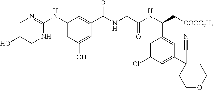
C1C(O)CNC(NC2=CC(O)=CC(C(NCC(=O)NC(C3=CC(C4(C#N)CCOCC4)=CC(Cl)=C3)C[COOC2H5])=O)=C2)=N1
